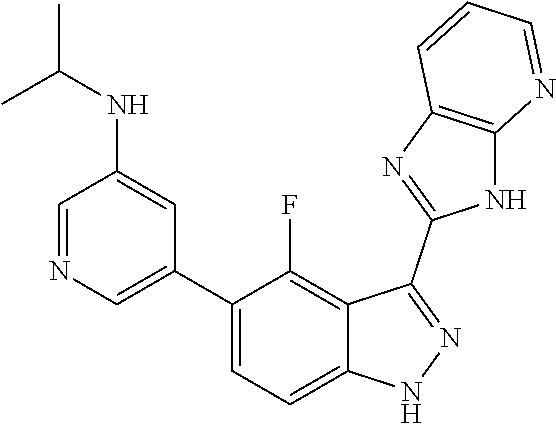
C1=NC=C(C2=CC=C3C(=C2F)C(C2=NC4=C(N2)N=CC=C4)=NN3)C=C1NC(C)C
